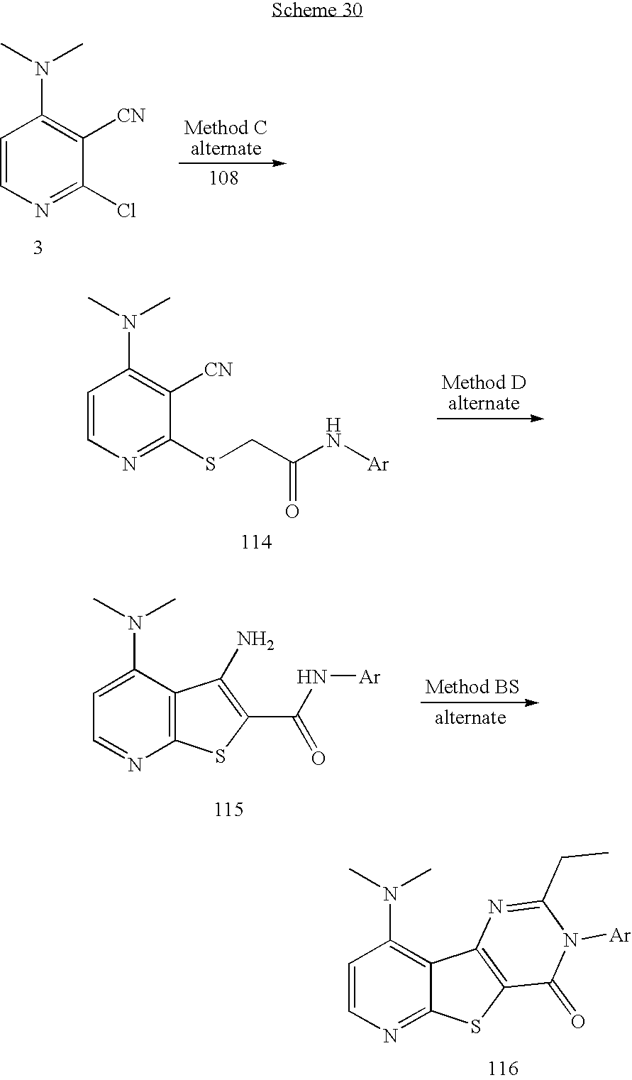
C1=CN=C(Cl)C([CN])=C1N(C)C.C1=CN=C(SCC(N[Ar])=O)C([CN])=C1N(C)C.C1=C(N(C)C)C2=C(N=C1)SC(C(N[Ar])=O)=C2N.C1=CN=C2C(=C1N(C)C)C1=C(S2)C(=O)N([Ar])C(CC)=N1
